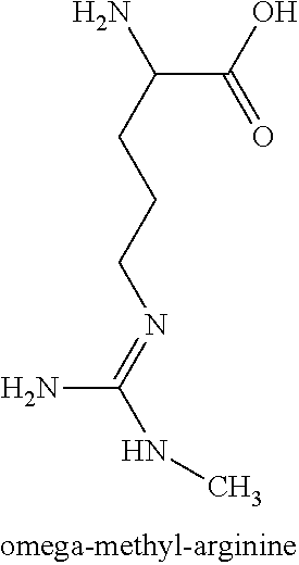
C(C(C(O)=O)N)CCN=C(N)NC
